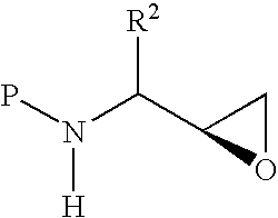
PN(C([R2])C1OC1)[H]
